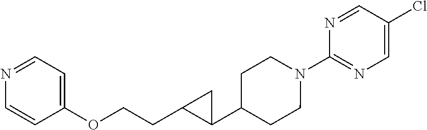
C1(N2CCC(C3CC3CCOC3=CC=NC=C3)CC2)=NC=C(Cl)C=N1
